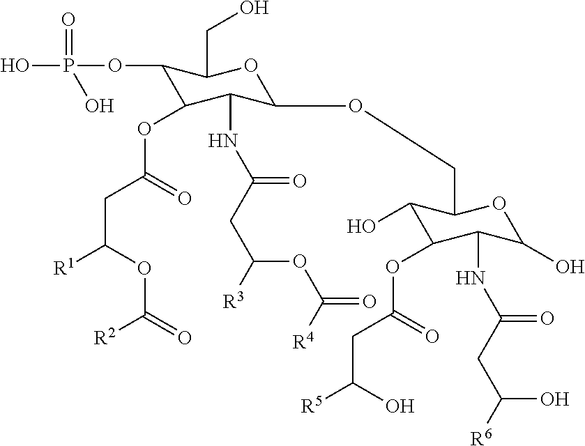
C1(OP(O)(=O)O)C(OC(=O)CC(OC([R2])=O)[R1])C(NC(CC([R3])OC([R4])=O)=O)C(OCC2C(O)C(OC(=O)CC(O)[R5])C(NC(CC([R6])O)=O)C(O)O2)OC1CO
